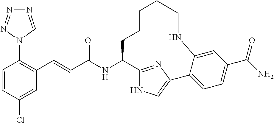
C1(N2C=NN=N2)=C(C=CC(NC2C3=NC(=CN3)C3=CC=C(C(N)=O)C=C3NCCCCC2)=O)C=C(Cl)C=C1
